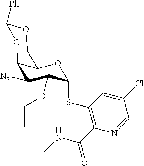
C1(SC2C(OCC)C([N3])C3C(COC([Ph])O3)O2)=C(C(=O)NC)N=CC(Cl)=C1
